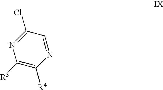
C1([R3])=C([R4])N=CC(Cl)=N1
